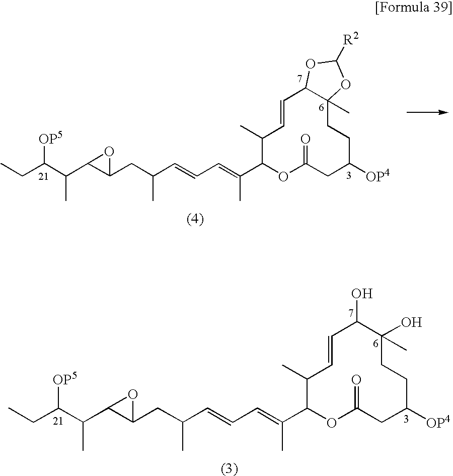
CCC(C(C1C(CC(C=CC=C(C)C2C(C)C=CC3C(C)(CCC([OP4])CC(=O)O2)OC([R2])O3)C)O1)C)[OP5].CCC(C(C1C(CC(C=CC=C(C)C2C(C)C=CC(O)C(C)(O)CCC([OP4])CC(=O)O2)C)O1)C)[OP5]
